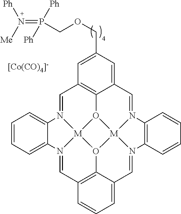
[[Co(CO)4]-].C1=N2[M]34O5C6=C1C=C(COCP(=N([Ph])[Me])([Ph])[Ph])C=C6C=N1[M]56O3C3=C(C=N4C4=CC=CC=C24)C=CC=C3C=N6C2=C1C=CC=C2
